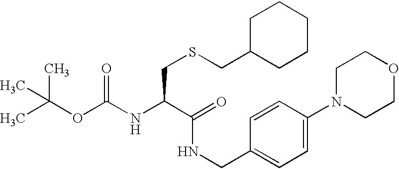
CC(OC(NC(C(=O)NCC1=CC=C(N2CCOCC2)C=C1)CSCC1CCCCC1)=O)(C)C
